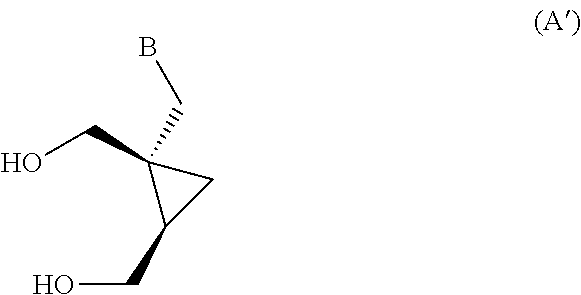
OCC1(CB)C(CO)C1
